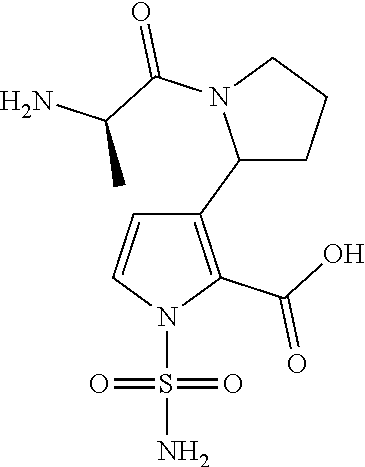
C1(C2CCCN2C(C(N)C)=O)=C(C(O)=O)N(S(N)(=O)=O)C=C1
